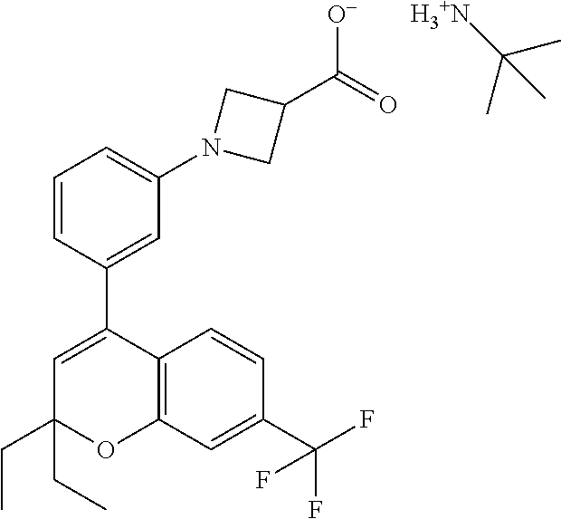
C1(CC)(CC)C=C(C2=CC(N3CC(C(=O)[O-])C3)=CC=C2)C2=C(O1)C=C(C(F)(F)F)C=C2.[H3+N]C(C)(C)C
